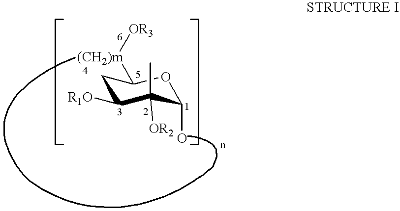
C1C([R1O])C(C)([OR2])C(O)OC1[(CH2)m][OR3]
